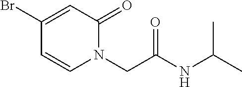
C1(Br)=CC(=O)N(CC(NC(C)C)=O)C=C1
